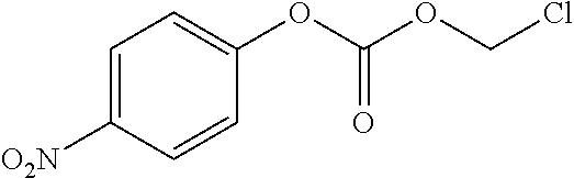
C1=C([O2N])C=CC(OC(OCCl)=O)=C1
